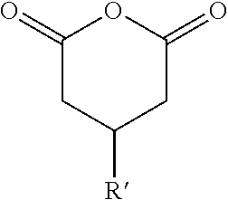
C1(=O)CC([R])CC(=O)O1
